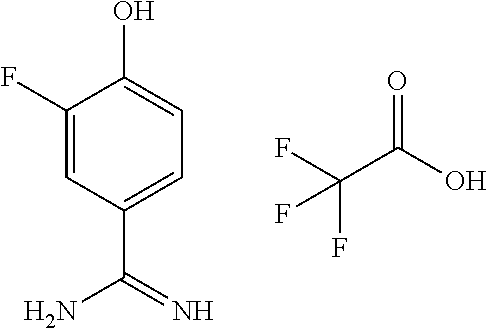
C1(F)=CC(C(=N)N)=CC=C1O.C(C(=O)O)(F)(F)F
